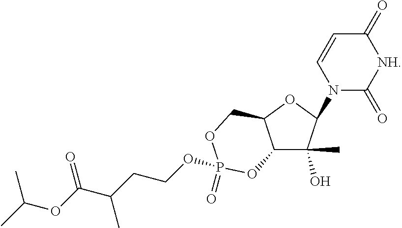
C12C(OC(N3C(=O)[NH]C(=O)C=C3)C1(O)C)COP(OCCC(C)C(OC(C)C)=O)(=O)O2
